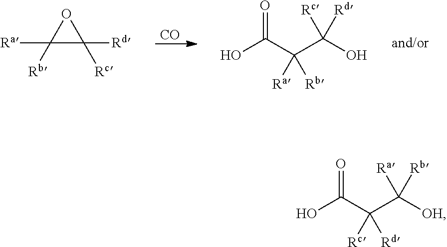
[CO].C1([Ra])([Rb])C([Rd])([Rc])O1.OC(C(C(O)([Rc])[Rd])([Ra])[Rb])=O.OC(C(C([OH])([Ra])[Rb])([Rc])[Rd])=O
